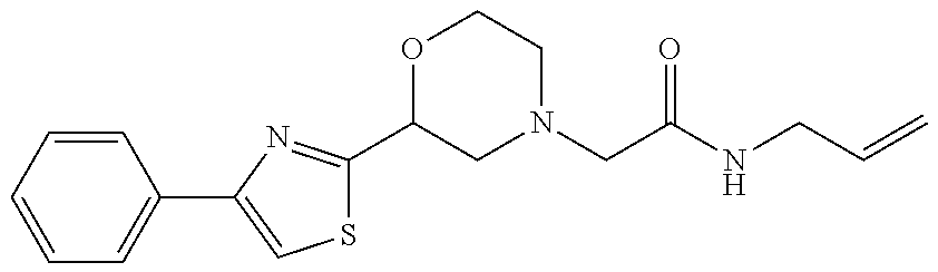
S1C(C2CN(CC(=O)NCC=C)CCO2)=NC(C2=CC=CC=C2)=C1
